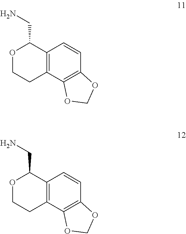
O1CCC2=C(C1CN)C=CC1=C2OCO1.O1CCC2=C(C1CN)C=CC1=C2OCO1
